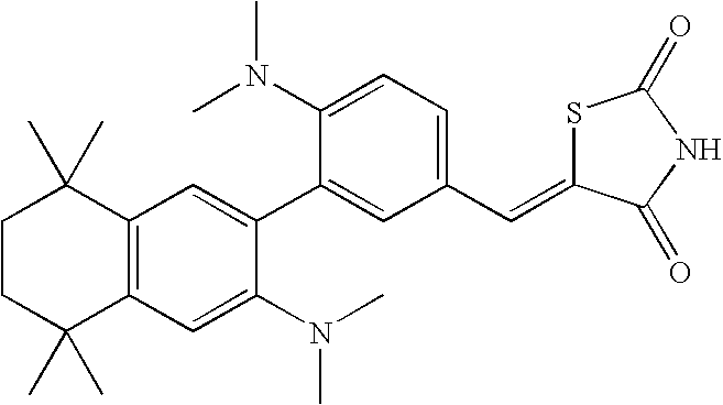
C1CC(C)(C)C2=C(C1(C)C)C=C(C1=CC(C=C3SC(=O)NC3=O)=CC=C1N(C)C)C(N(C)C)=C2
